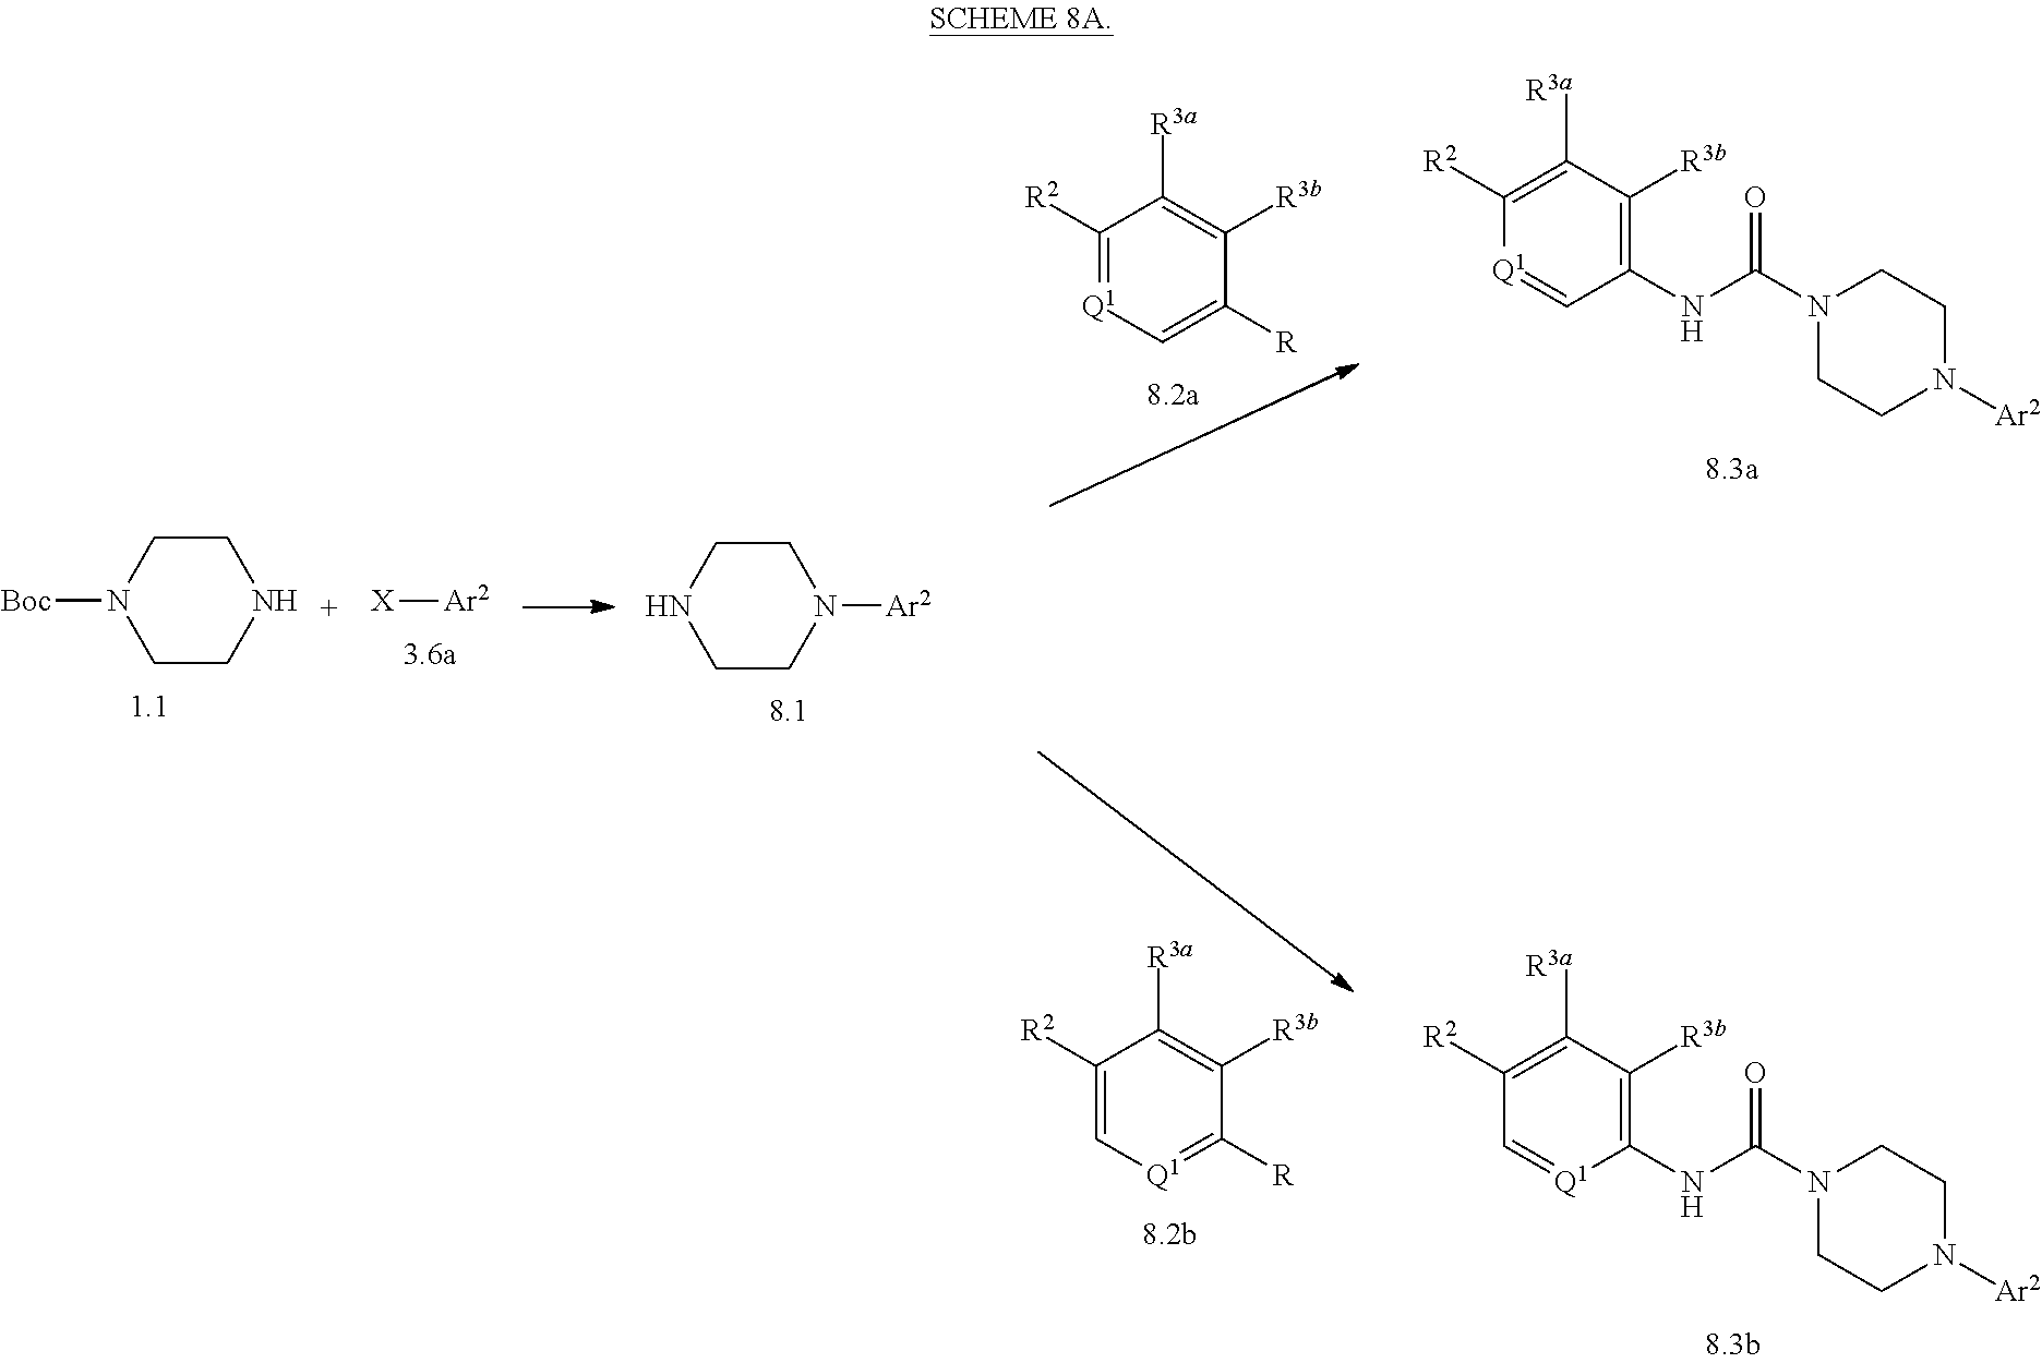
C1CN([Boc])CCN1.[X][Ar2].C1CNCCN1[Ar2].C1([R2])=C[Q1]=C([R])C([R3b])=C1[R3a].C1(NC(N2CCN([Ar2])CC2)=O)=C([R3b])C([R3a])=C([R2])C=[Q1]1.C1([R2])=[Q1]C=C([R])C([R3b])=C1[R3a].C1(NC(N2CCN([Ar2])CC2)=O)=C([R3b])C([R3a])=C([R2])[Q1]=C1
